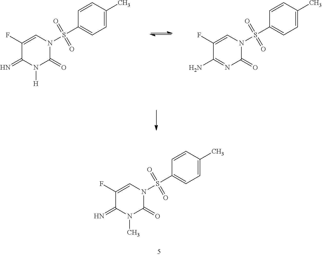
C1(F)=CN(S(=O)(=O)C2=CC=C(C)C=C2)C(=O)N([H])C1=N.C1(F)=CN(S(=O)(=O)C2=CC=C(C)C=C2)C(=O)N=C1N.C1(F)=CN(S(=O)(=O)C2=CC=C(C)C=C2)C(=O)N(C)C1=N
